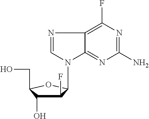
C1(F)C(O)C(CO)OC1N1C=NC2=C(F)N=C(N)N=C12
